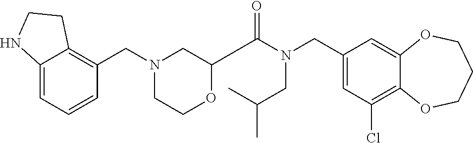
C1(CN(C(=O)C2OCCN(CC3=C4C(=CC=C3)NCC4)C2)CC(C)C)=CC(Cl)=C2C(=C1)OCCCO2
